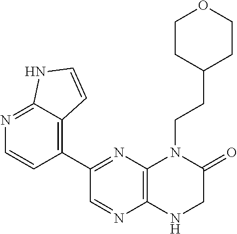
C12=C(N=C(C3=C4C(=NC=C3)NC=C4)C=N1)N(CCC1CCOCC1)C(=O)CN2
